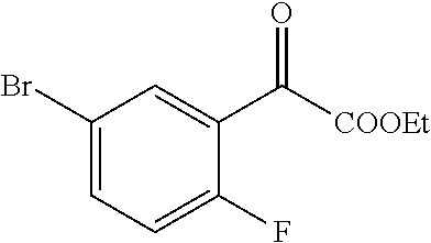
C1(Br)=CC=C(F)C(C([COOEt])=O)=C1
